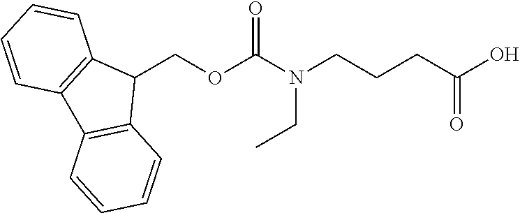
C1(COC(N(CCCC(O)=O)CC)=O)C2=C(C3=C1C=CC=C3)C=CC=C2
